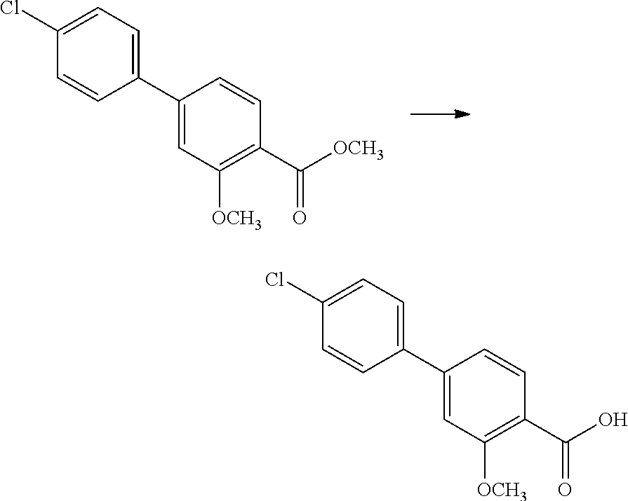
C1=C(C2=CC=C(Cl)C=C2)C=CC(C([OCH3])=O)=C1[OCH3].C1=C(C2=CC=C(Cl)C=C2)C=CC(C(O)=O)=C1[OCH3]
